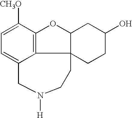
C1=C([CH3O])C2=C3C(=C1)CN([H])CCC31C(O2)CC(O)CC1
